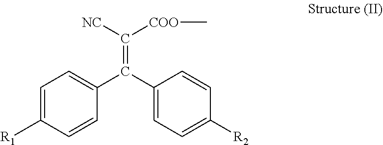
C1=C([R1])C=CC(C(C2=CC=C([R2])C=C2)=C([NC])[COO]C)=C1
